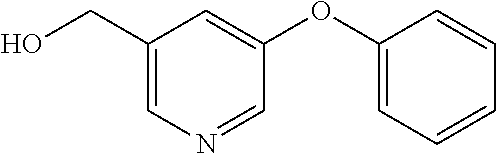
C1(CO)=CN=CC(OC2=CC=CC=C2)=C1
